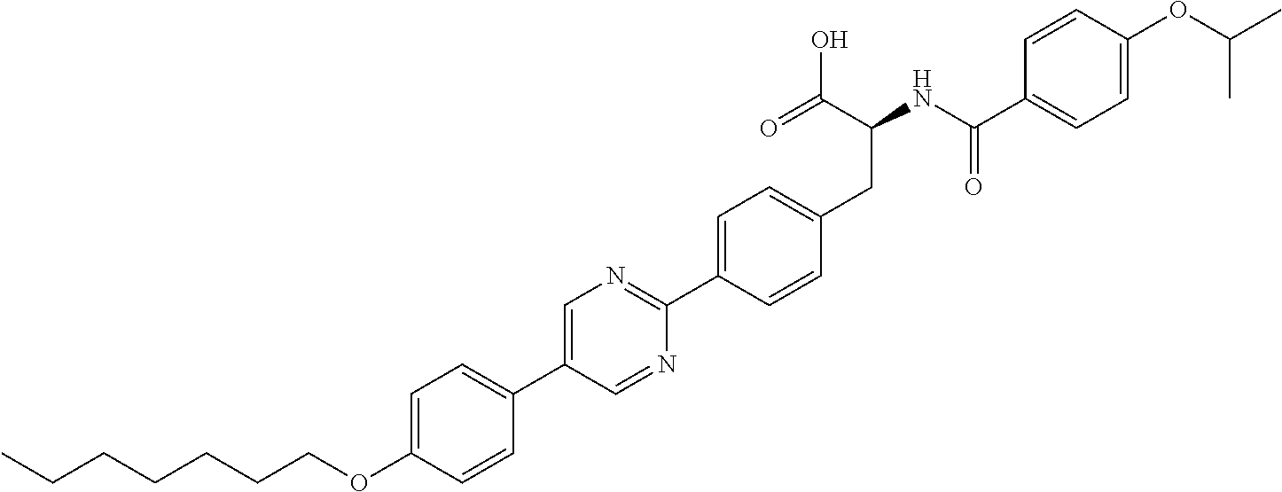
C(OC1=CC=C(C2=CN=C(C3=CC=C(CC(NC(C4=CC=C(OC(C)C)C=C4)=O)C(O)=O)C=C3)N=C2)C=C1)CCCCCC
